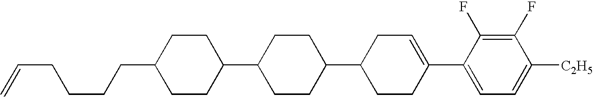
C1(F)=C(F)C(C2=CCC(C3CCC(C4CCC(CCCCC=C)CC4)CC3)CC2)=CC=C1[C2H5]
